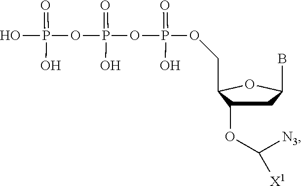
O(P(OP(OP(=O)(O)O)(=O)O)(=O)O)CC1C(OC([N3])[X1])CC(B)O1
